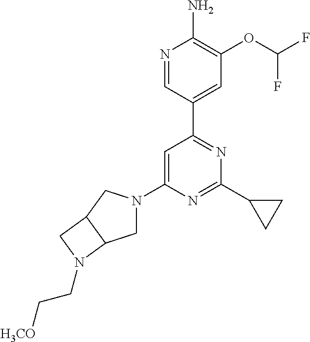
N1=CC(C2=NC(C3CC3)=NC(N3CC4C(C3)CN4CC[H3CO])=C2)=CC(OC(F)F)=C1N
